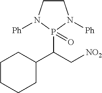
C1CN([Ph])P(C(C[NO2])C2CCCCC2)(=O)N1[Ph]
